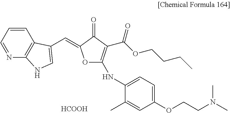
C1=CC=NC2=C1C(C=C1OC(NC3=CC=C(OCCN(C)C)C=C3C)=C(C(=O)OCCCC)C1=O)=CN2.[HCOOH]
